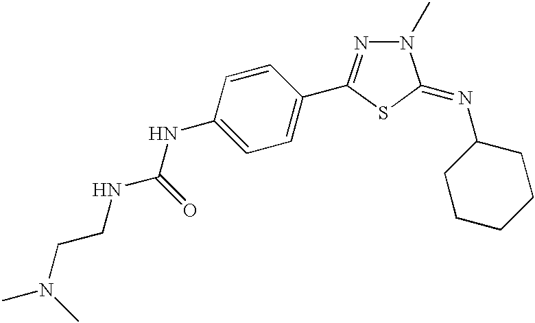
C1=C(NC(NCCN(C)C)=O)C=CC(C2=NN(C)C(=NC3CCCCC3)S2)=C1
